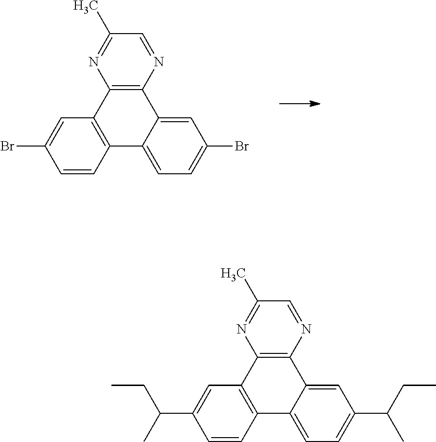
C1=CC2=C(C=C1Br)C1=C(C3=CC(Br)=CC=C23)N=CC(C)=N1.C1=CC2=C(C=C1C(C)CC)C1=C(C3=CC(C(C)CC)=CC=C23)N=CC(C)=N1
